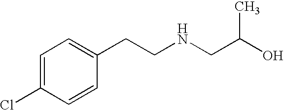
C1=C(Cl)C=CC(CCNCC(O)C)=C1
